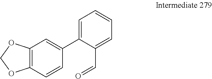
C1=C(C2=CC3=C(C=C2)OCO3)C(C=O)=CC=C1
